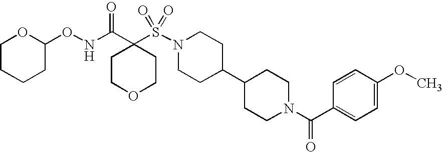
S(N1CCC(C2CCN(C(C3=CC=C(OC)C=C3)=O)CC2)CC1)(=O)(=O)C1(C(=O)NOC2CCCCO2)CCOCC1
